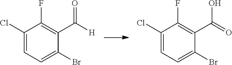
C1(Cl)=CC=C(Br)C(C([H])=O)=C1F.C1(Cl)=CC=C(Br)C(C(=O)O)=C1F
